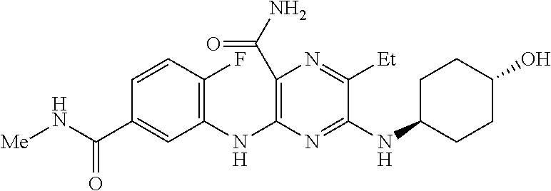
N(C1=NC(NC2=C(F)C=CC(C(N[Me])=O)=C2)=C(C(N)=O)N=C1[Et])C1CCC(O)CC1
